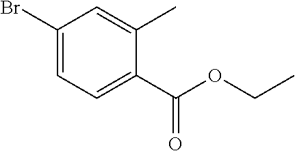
C1(Br)=CC=C(C(OCC)=O)C(C)=C1
